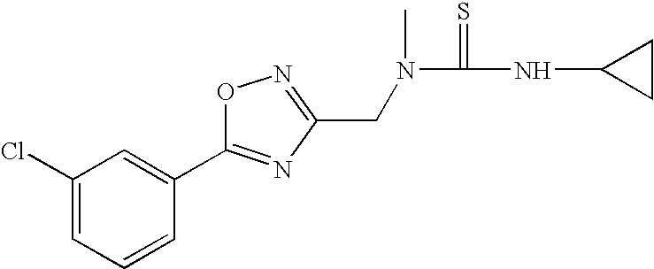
C1(Cl)=CC=CC(C2=NC(CN(C(=S)NC3CC3)C)=NO2)=C1
